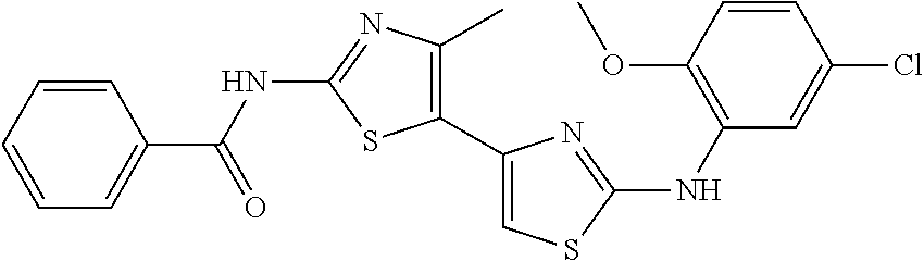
C1=CC=CC(C(NC2=NC(C)=C(C3=CSC(NC4=C(OC)C=CC(Cl)=C4)=N3)S2)=O)=C1
